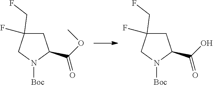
C1(F)(CF)CC(C(=O)OC)N([Boc])C1.C1(F)(CF)CC(C(=O)O)N([Boc])C1
